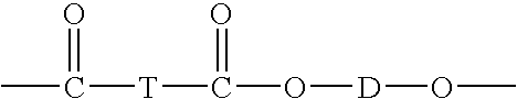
CC([T]C(O[D]OC)=O)=O
